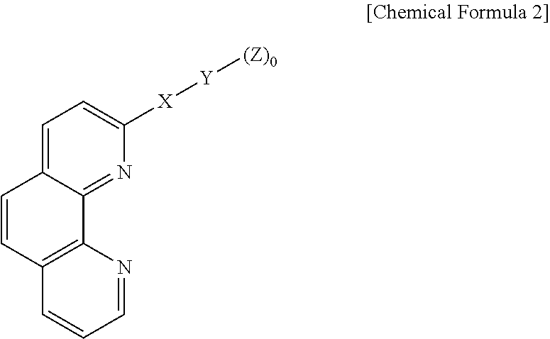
C1=C2C(=NC([X][Y][(Z)0])=C1)C1=C(C=C2)C=CC=N1
